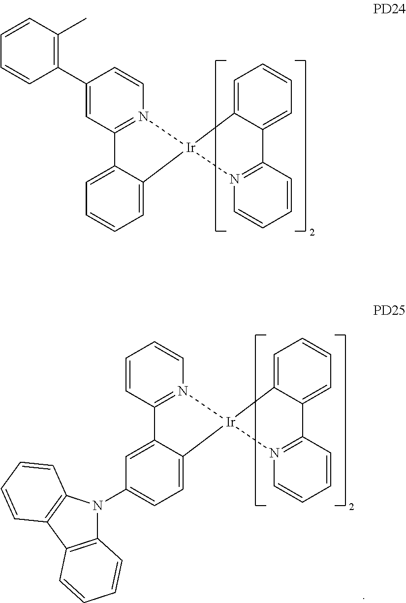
C1=CC2=N(C=C1)[Ir]1(C3=CC=CC=C23)C2=CC=CC=C2C2=N1C=CC(C1=C(C)C=CC=C1)=C2.C1=CC2=N(C=C1)[Ir]1(C3=CC=CC=C23)C2=CC=C(N3C4=C(C5=C3C=CC=C5)C=CC=C4)C=C2C2=N1C=CC=C2
